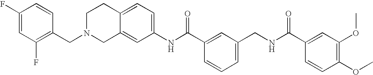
C1(F)=CC(F)=C(CN2CC3=CC(NC(C4=CC(CNC(C5=CC(OC)=C(OC)C=C5)=O)=CC=C4)=O)=CC=C3CC2)C=C1
